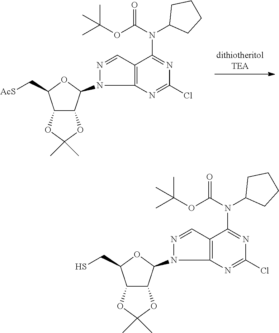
[dithiotheritolTEA].C12C(OC(C)(C)O1)C(N1C3=C(C=N1)C(N(C(OC(C)(C)C)=O)C1CCCC1)=NC(Cl)=N3)OC2C[AcS].C12C(OC(C)(C)O1)C(N1C3=C(C=N1)C(N(C1CCCC1)C(OC(C)(C)C)=O)=NC(Cl)=N3)OC2CS
